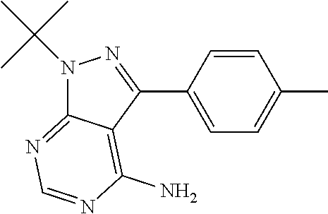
C1(C2=CC=C(C)C=C2)=NN(C(C)(C)C)C2=NC=NC(N)=C12
